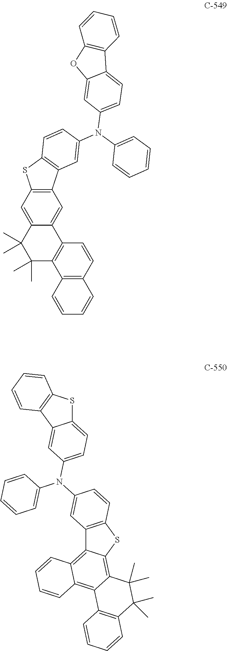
C12=C(SC3=C4C(=C5C(=C13)C=CC=C5)C1=C(C(C)(C)C4(C)C)C=CC=C1)C=CC(N(C1=CC=CC=C1)C1=CC=C3C(=C1)C1=C(S3)C=CC=C1)=C2.C1=C2C3=C(C4=C(C=C3)C=CC=C4)C(C)(C)C(C)(C)C2=CC2=C1C1=C(S2)C=CC(N(C2=CC=CC=C2)C2=CC=C3C(=C2)OC2=C3C=CC=C2)=C1
